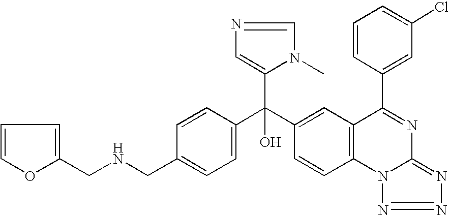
C1=C(CNCC2=CC=CO2)C=CC(C(C2=CC3=C(C=C2)N2C(=NN=N2)N=C3C2=CC(Cl)=CC=C2)(C2=CN=CN2C)O)=C1
